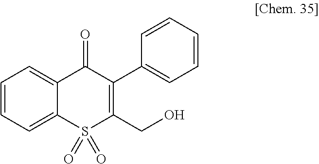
C1=CC=C2C(=C1)C(=O)C(C1=CC=CC=C1)=C(CO)S2(=O)=O
